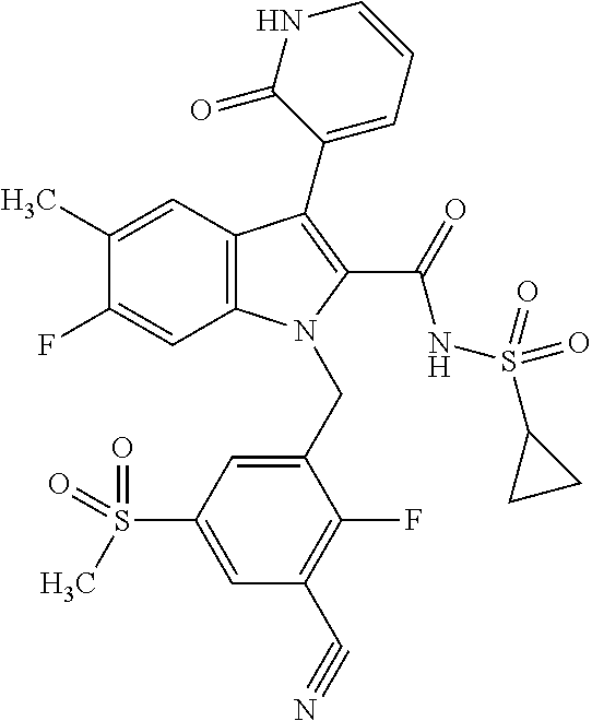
C12=C(C=C(C)C(F)=C1)C(C1=CC=CNC1=O)=C(C(=O)NS(C1CC1)(=O)=O)N2CC1=CC(S(C)(=O)=O)=CC(C#N)=C1F
